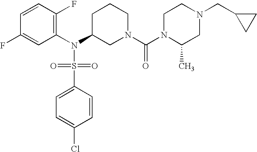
C1=CC(F)=C(N(C2CN(C(N3C(C)CN(CC4CC4)CC3)=O)CCC2)S(=O)(=O)C2=CC=C(Cl)C=C2)C=C1F
